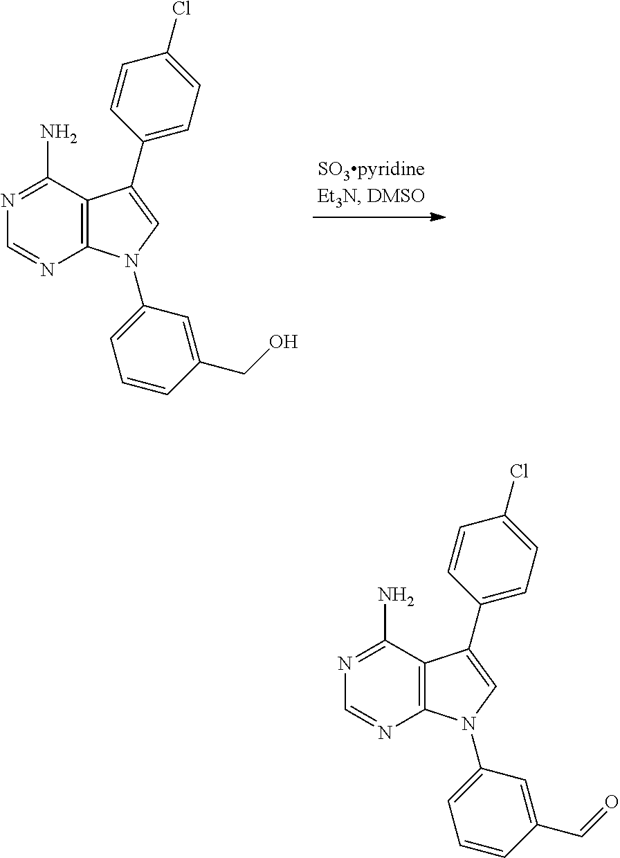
C12=C(N(C3=CC=CC(CO)=C3)C=C1C1=CC=C(Cl)C=C1)N=CN=C2N.C12=C(N(C3=CC=CC(C=O)=C3)C=C1C1=CC=C(Cl)C=C1)N=CN=C2N
